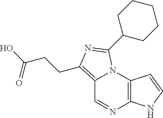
C12=C(CCC(O)=O)N=C(C3CCCCC3)N1C1=C(N=C2)NC=C1
